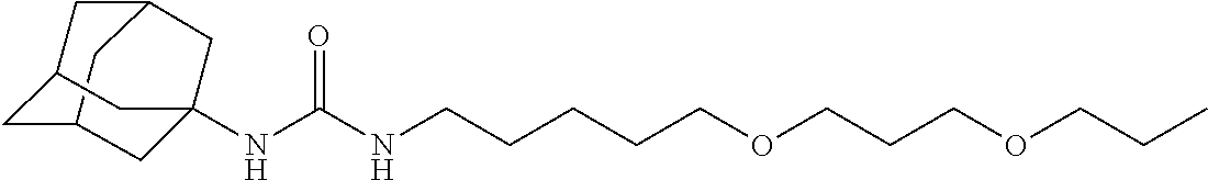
C12CC3CC(C1)CC(NC(NCCCCCOCCCOCCC)=O)(C3)C2
